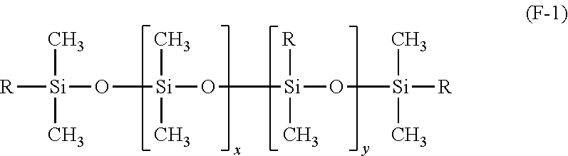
[R][Si](O[Si](O[Si](O[Si]([R])(C)C)([R])C)(C)C)(C)C
